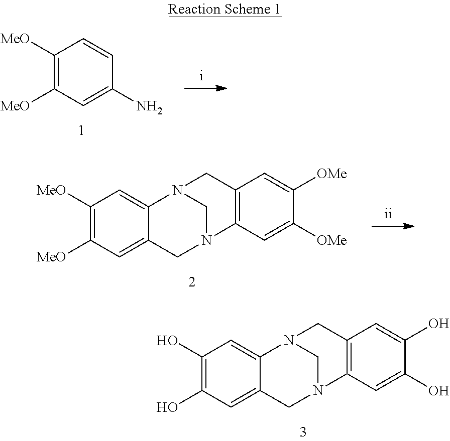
C1([MeO])=C([MeO])C=C(N)C=C1.C1([MeO])=C([MeO])C=C2C(=C1)N1CN(C2)C2=C(C1)C=C([OMe])C([OMe])=C2.C1(O)=C(O)C=C2C(=C1)N1CN(C2)C2=C(C1)C=C(O)C(O)=C2
